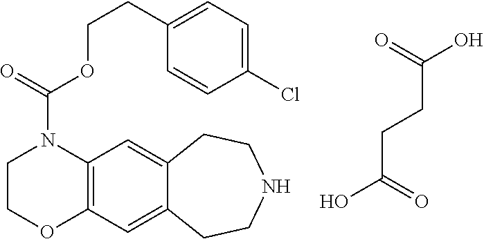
C12=C(C=C3C(=C1)CCNCC3)OCCN2C(OCCC1=CC=C(Cl)C=C1)=O.C(C(O)=O)CC(=O)O
